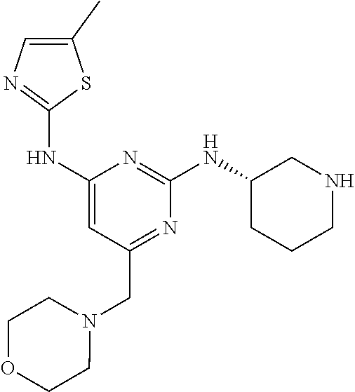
C1(NC2=NC=C(C)S2)=CC(CN2CCOCC2)=NC(NC2CCCNC2)=N1
